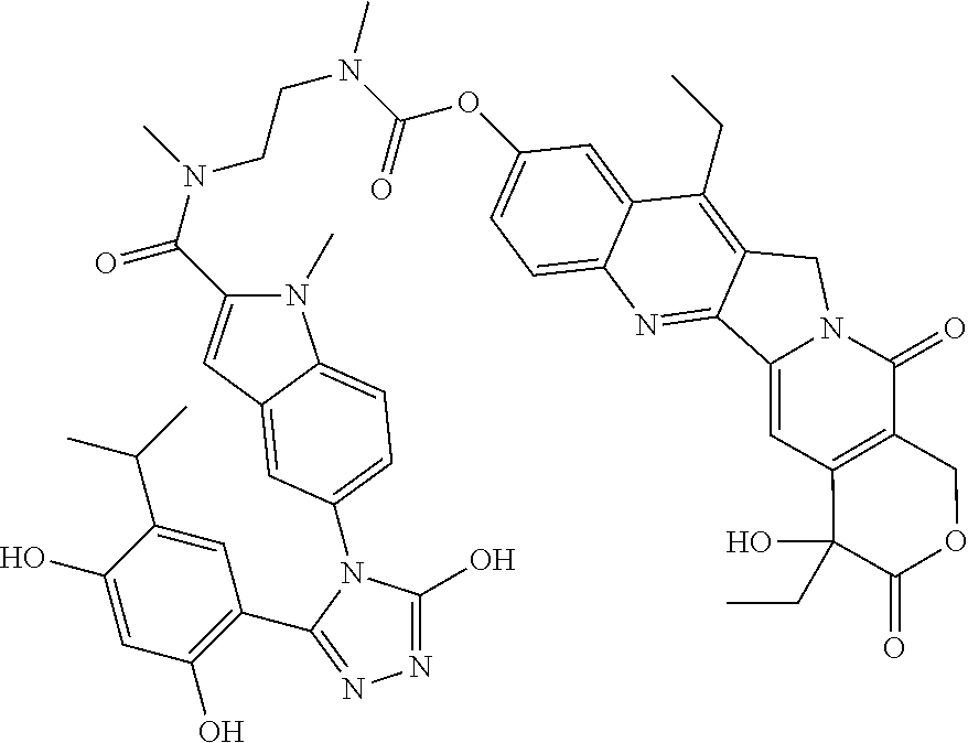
O(C(N(CCN(C(=O)C1=CC2=CC(N3C(C4=C(O)C=C(O)C(C(C)C)=C4)=NN=C3O)=CC=C2N1C)C)C)=O)C1=CC=C2C(=C1)C(CC)=C1C(=N2)C2=CC3=C(C(=O)N2C1)COC(=O)C3(O)CC
